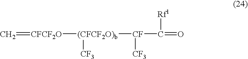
C=[CFCF2O][(CFCF2O)b]([CF3])[CF](C(=O)[Rf1])[CF3]
